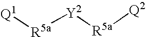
[Q1][R5a][Y2][R5a][Q2]
